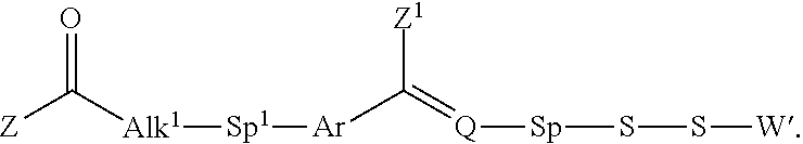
[Z]C([Alk1][Sp1][Ar]C([Z1])=[Q][Sp]SS[W])=O
